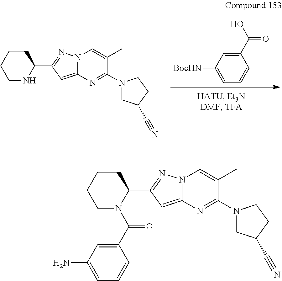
C1(C(O)=O)=CC([BocHN])=CC=C1.N1C(C2=NN3C(=C2)N=C(N2CC(C#N)CC2)C(C)=C3)CCCC1.C1(C(N2C(C3=NN4C(=C3)N=C(N3CC(C#N)CC3)C(C)=C4)CCCC2)=O)=CC(N)=CC=C1
